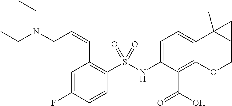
C1=C2C(=C(C(=O)O)C(NS(C3=C(C=CCN(CC)CC)C=C(F)C=C3)(=O)=O)=C1)OCC1C2(C)C1
